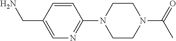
C1=CC(CN)=CN=C1N1CCN(C(=O)C)CC1
